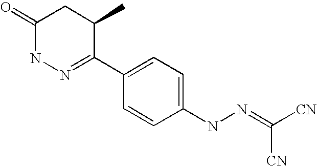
C1(=O)NN=C(C2=CC=C(NN=C([CN])[CN])C=C2)C(C)C1
